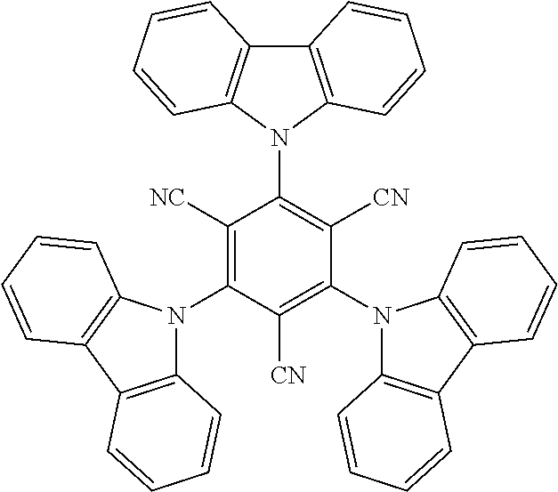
C1([NC])=C(N2C3=C(C4=C2C=CC=C4)C=CC=C3)C([CN])=C(N2C3=C(C4=C2C=CC=C4)C=CC=C3)C([CN])=C1N1C2=C(C3=C1C=CC=C3)C=CC=C2
